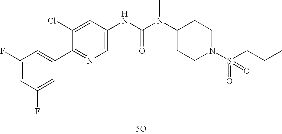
[5O].C1(C2=CC(F)=CC(F)=C2)=NC=C(NC(N(C2CCN(S(=O)(CCC)=O)CC2)C)=O)C=C1Cl
